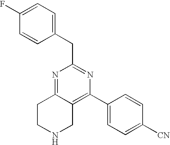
C1=C(F)C=CC(CC2=NC(C3=CC=C([CN])C=C3)=C3C(=N2)CCNC3)=C1
